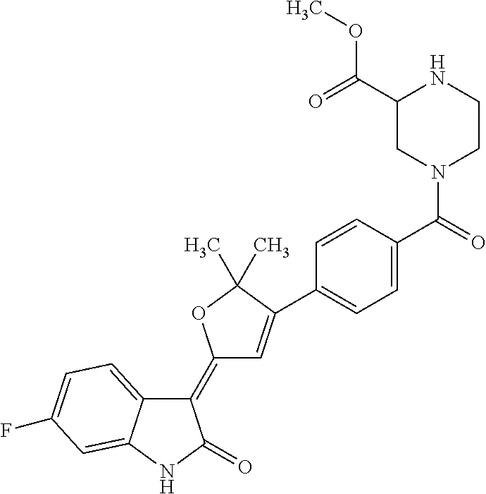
C1(=C2C=C(C3=CC=C(C(=O)N4CCNC(C(=O)OC)C4)C=C3)C(C)(C)O2)C2=CC=C(F)C=C2NC1=O
